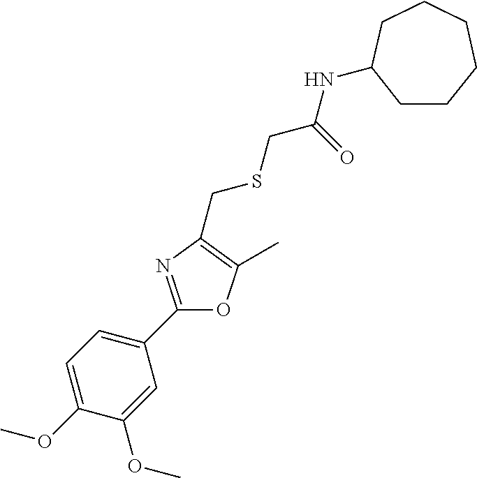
C1=C(OC)C(OC)=CC(C2=NC(CSCC(=O)NC3CCCCCC3)=C(C)O2)=C1
